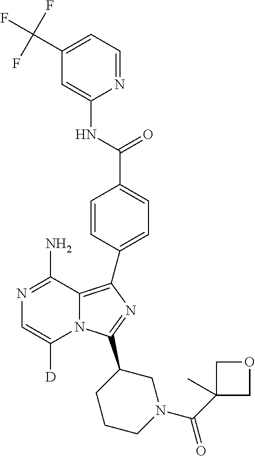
N1=C(N)C2=C(C3=CC=C(C(NC4=CC(C(F)(F)F)=CC=N4)=O)C=C3)N=C(C3CCCN(C(C4(C)COC4)=O)C3)N2C([D])=C1
